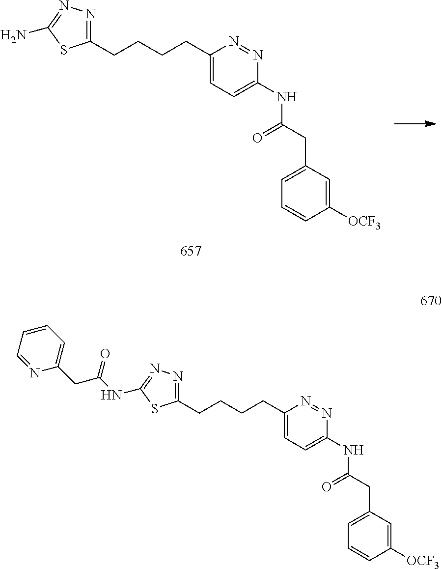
N1=C(CCCCC2=CC=C(NC(CC3=CC=CC([OCF3])=C3)=O)N=N2)SC(N)=N1.N1=C(CCCCC2=CC=C(NC(CC3=CC=CC([OCF3])=C3)=O)N=N2)SC(NC(=O)CC2=CC=CC=N2)=N1
